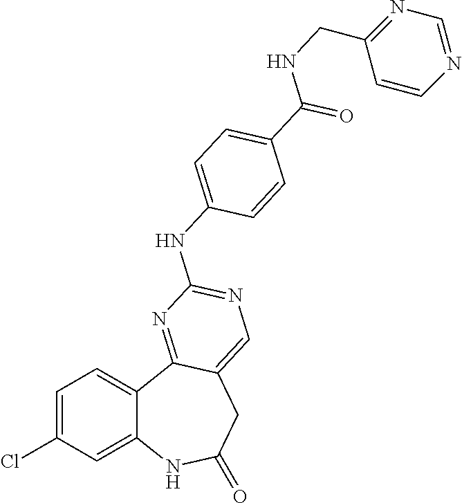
C1=C(Cl)C=C2C(=C1)C1=NC(NC3=CC=C(C(NCC4=NC=NC=C4)=O)C=C3)=NC=C1CC(=O)N2
